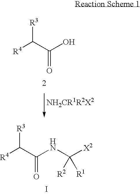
[R4]C(C(O)=O)[R3].[R4]C(C(NC([R2])([R1])[X2])=O)[R3].I
